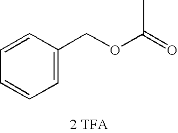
O(C(=O)C)CC1=CC=CC=C1.[2 TFA]
